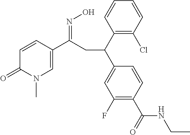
C1=CC(C(CC(C2=CC(F)=C(C(=O)NCC)C=C2)C2=C(Cl)C=CC=C2)=NO)=CN(C)C1=O
